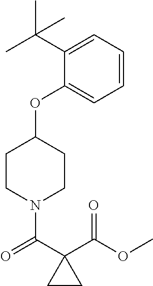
C1(OC2CCN(C(C3(C(OC)=O)CC3)=O)CC2)=CC=CC=C1C(C)(C)C
